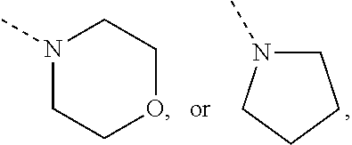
N1(C)CCOCC1.C1N(C)CCC1
